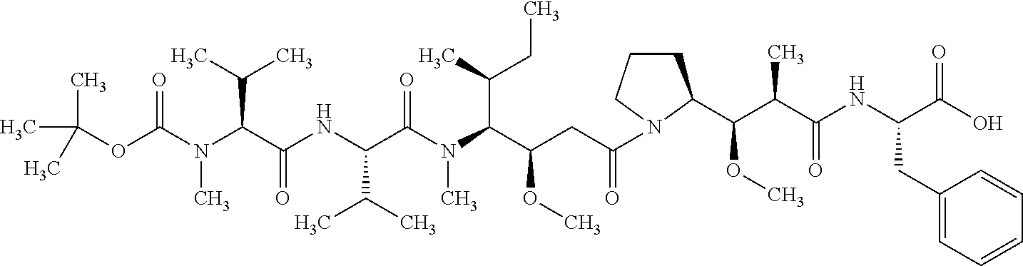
CC(C)(C)OC(N(C(C(NC(C(N(C(C(CC(=O)N1CCCC1C(C(C(NC(C(O)=O)CC1=CC=CC=C1)=O)C)OC)OC)C(C)CC)C)=O)C(C)C)=O)C(C)C)C)=O
